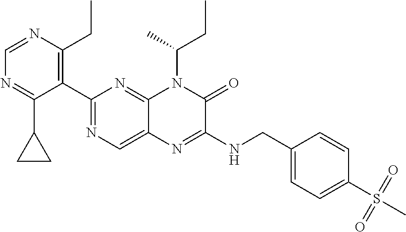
C1=NC(CC)=C(C2=NC=C3C(=N2)N(C(CC)C)C(=O)C(NCC2=CC=C(S(C)(=O)=O)C=C2)=N3)C(C2CC2)=N1
